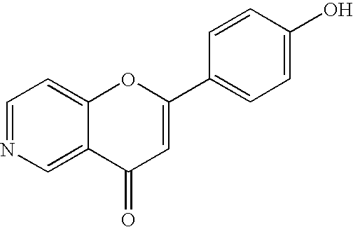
C1=NC=C2C(=C1)OC(C1=CC=C(O)C=C1)=CC2=O
